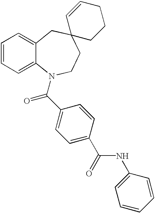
C1=CC=C2C(=C1)CC1(CCN2C(C2=CC=C(C(=O)NC3=CC=CC=C3)C=C2)=O)CCCC=C1
